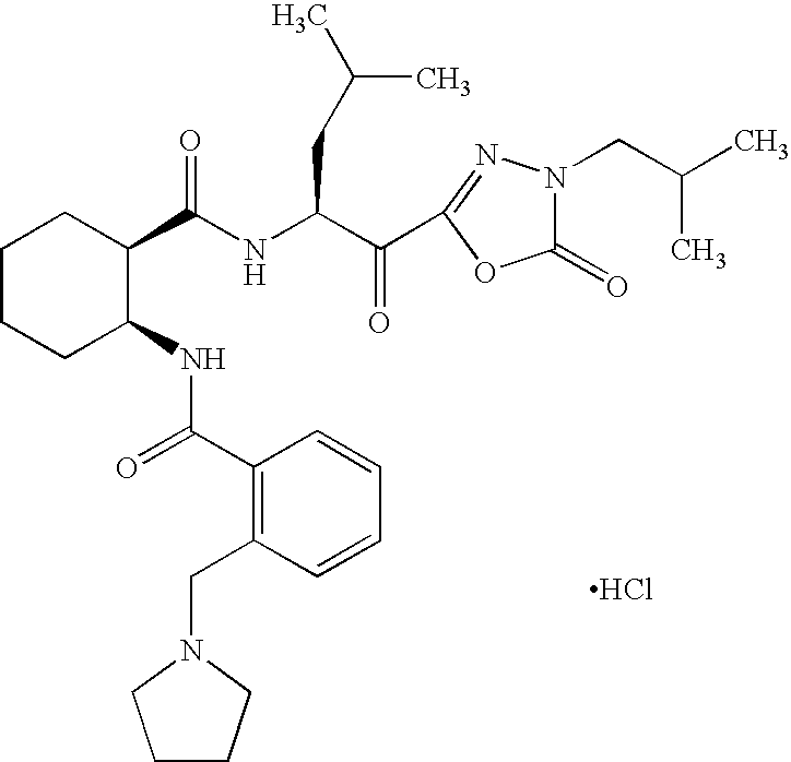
C1(C(NC(CC(C)C)C(=O)C2=NN(CC(C)C)C(=O)O2)=O)CCCCC1NC(C1=C(CN2CCCC2)C=CC=C1)=O.Cl
